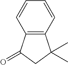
C12=C(C(C)(C)CC1=O)C=CC=C2
